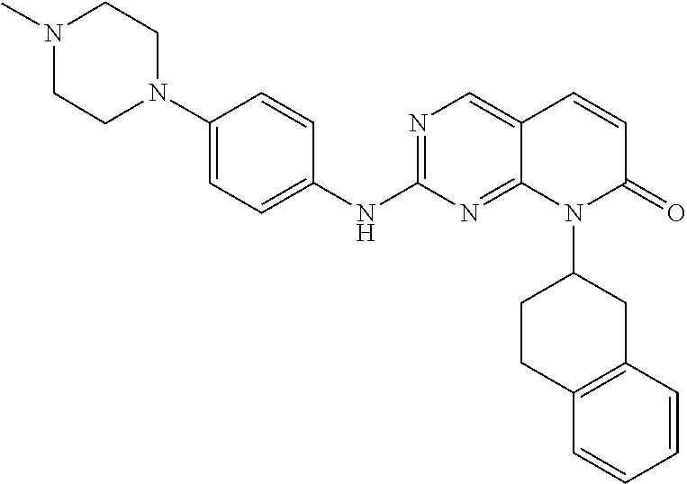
N1=C(NC2=CC=C(N3CCN(C)CC3)C=C2)N=C2C(=C1)C=CC(=O)N2C1CC2=C(CC1)C=CC=C2
